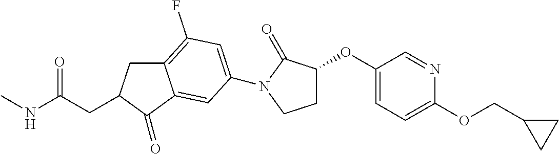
C12=C(F)C=C(N3C(=O)C(OC4=CC=C(OCC5CC5)N=C4)CC3)C=C1C(=O)C(CC(NC)=O)C2
